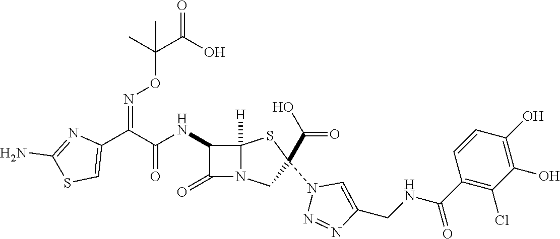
C(=O)(NC1C(=O)N2C1([H])SC(N1N=NC(CNC(C3=C(Cl)C(O)=C(O)C=C3)=O)=C1)(C(O)=O)C2)C(C1=CSC(N)=N1)=NOC(C(O)=O)(C)C
